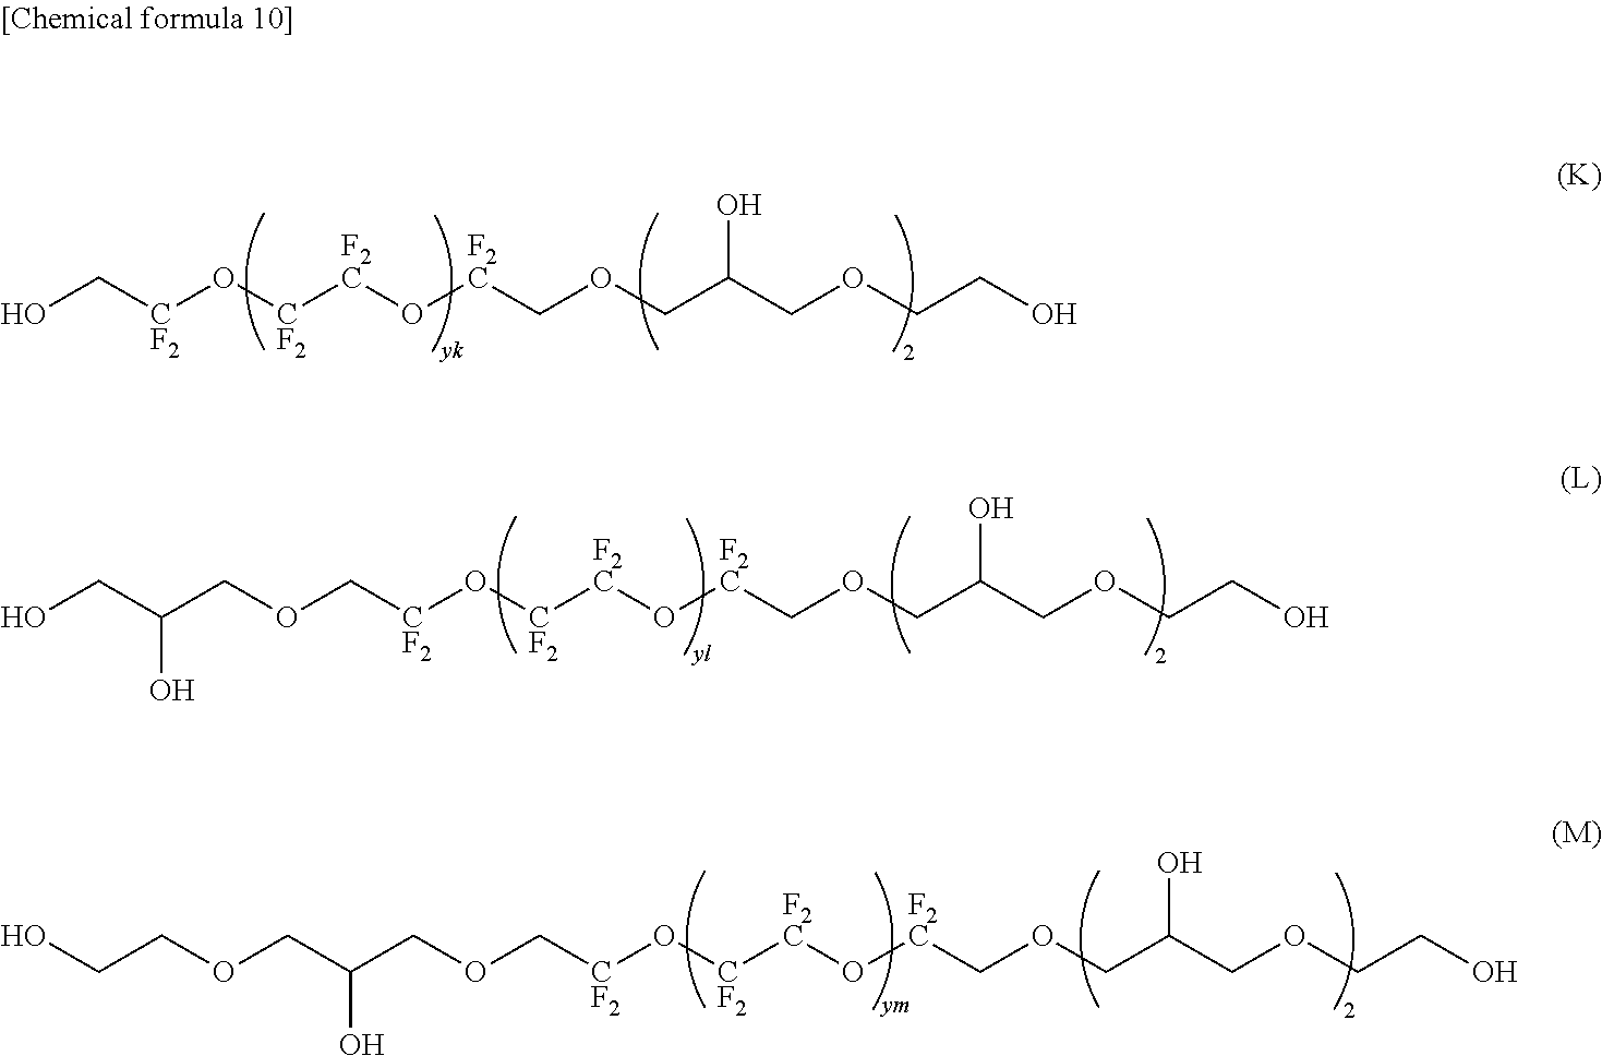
C([CF2]O[CF2][F2C]O[F2C]COCC(COCCO)O)O.C([CF2]O[CF2][F2C]O[F2C]COCC(COCCO)O)OCC(CO)O.C([CF2]O[CF2][F2C]O[F2C]COCC(COCCO)O)OCC(COCCO)O
